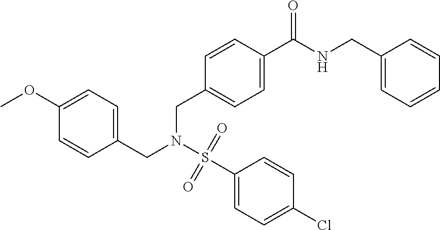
C1=C(OC)C=CC(CN(S(C2=CC=C(Cl)C=C2)(=O)=O)CC2=CC=C(C(NCC3=CC=CC=C3)=O)C=C2)=C1
